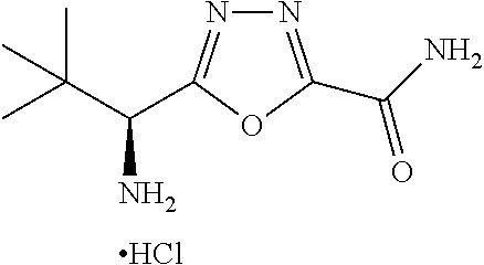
C(N)(C(C)(C)C)C1=NN=C(C(=O)N)O1.Cl
